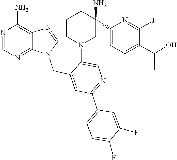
N1(CC2=CC(C3=CC=C(F)C(F)=C3)=NC=C2N2CC(C3=CC=C(C(O)C)C(F)=N3)(N)CCC2)C=NC2=C(N)N=CN=C12
